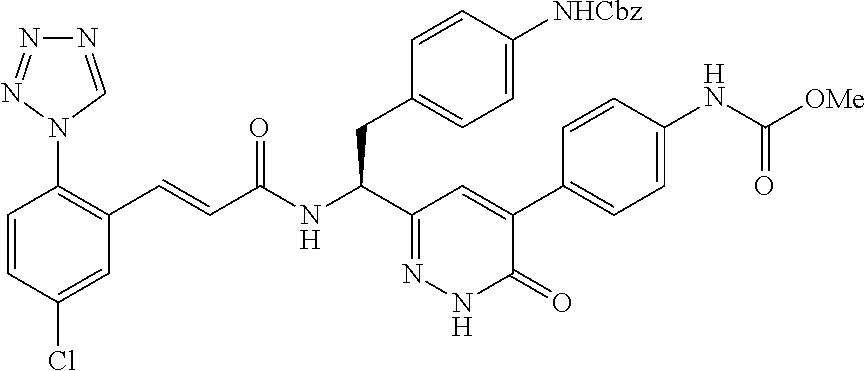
C1=CC(Cl)=CC(C=CC(NC(C2=NNC(=O)C(C3=CC=C(NC([OMe])=O)C=C3)=C2)CC2=CC=C([NHCbz])C=C2)=O)=C1N1N=NN=C1
